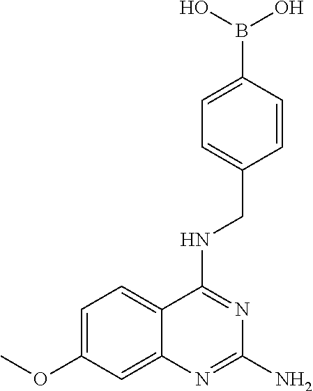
C1=C(OC)C=C2C(=C1)C(NCC1=CC=C(B(O)O)C=C1)=NC(N)=N2
